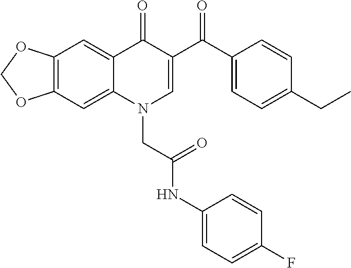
C12=C(C=C3C(=C1)C(=O)C(C(C1=CC=C(CC)C=C1)=O)=CN3CC(NC1=CC=C(F)C=C1)=O)OCO2
